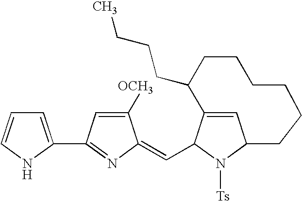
C1=C(C2=NC(=CC3N([Ts])C4C=C3C(CCCC)CCCCCC4)C([OCH3])=C2)NC=C1
